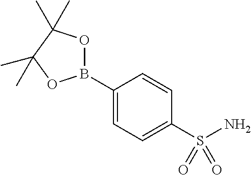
C1(B2OC(C)(C)C(C)(C)O2)=CC=C(S(N)(=O)=O)C=C1
